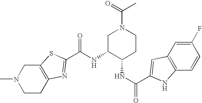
C12=C(CCN(C)C1)N=C(C(NC1C(NC(=O)C3=CC4=C(C=CC(F)=C4)N3)CCN(C(=O)C)C1)=O)S2
